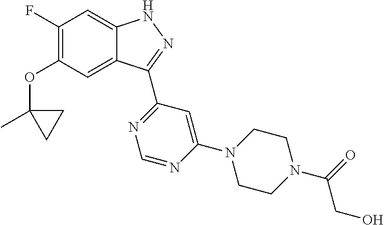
O(C1=C(F)C=C2C(=C1)C(C1=NC=NC(N3CCN(C(CO)=O)CC3)=C1)=NN2)C1(C)CC1
